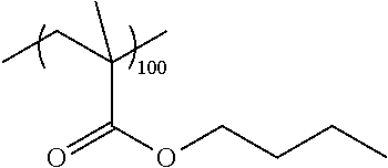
O=C(OCCCC)C(CC)(C)C
